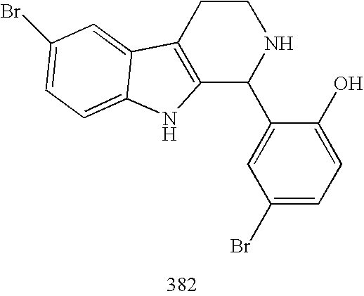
C12=C(CCNC1C1=CC(Br)=CC=C1O)C1=CC(Br)=CC=C1N2
